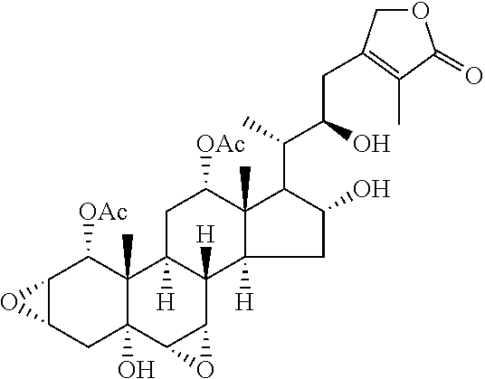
C12C(CC3(O)C(C)(C1[OAc])C1([H])C([H])(C4C3O4)C3([H])C(C)(C([OAc])C1)C(C(C(CC1=C(C)C(=O)OC1)O)C)C(O)C3)O2
